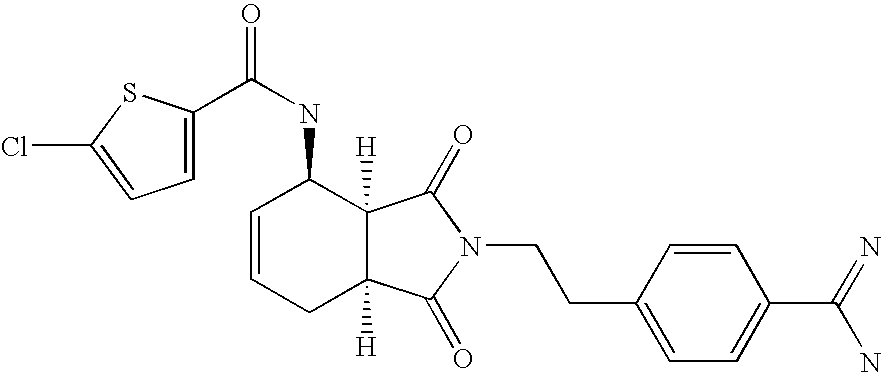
ClC1=CC=C(C(NC2C=CCC3([H])C2([H])C(=O)N(CCC2=CC=C(C(=N)N)C=C2)C3=O)=O)S1
